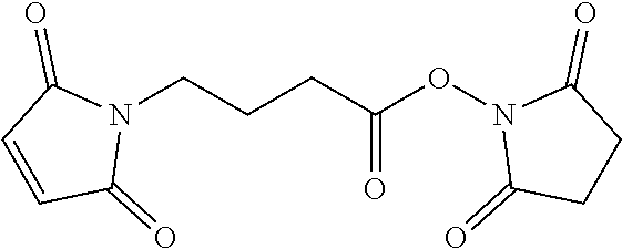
N1(CCCC(ON2C(=O)CCC2=O)=O)C(=O)C=CC1=O
